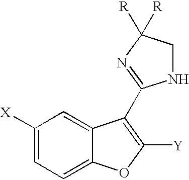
C1=C2C(=CC([X])=C1)C(C1=NC([R])([R])CN1)=C([Y])O2
